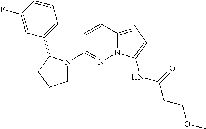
N12C(=NC=C1NC(CCOC)=O)C=CC(N1CCCC1C1=CC=CC(F)=C1)=N2
